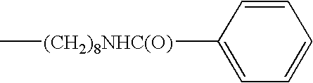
C[(CH2)8NHC(O)]C1=CC=CC=C1
